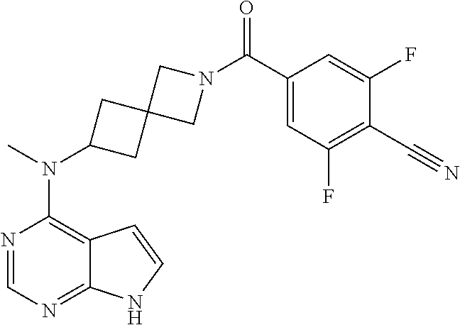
N1=CN=C2C(=C1N(C)C1CC3(C1)CN(C(C1=CC(F)=C(C#N)C(F)=C1)=O)C3)C=CN2
